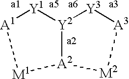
[A1]1[Y1][Y2]2[Y3][A3][M2][A2]2[M1]1
